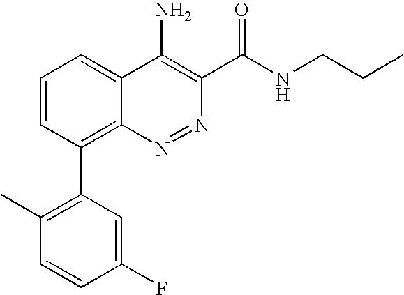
C1(F)=CC(C2=C3C(=CC=C2)C(N)=C(C(NCCC)=O)N=N3)=C(C)C=C1
